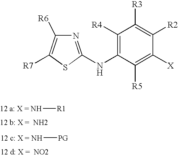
[12 a: X = NH][R1].[12 c: X = NH][PG].N(C1=C([R4])C([R3])=C([R2])C([X])=C1[R5])C1=NC([R6])=C([R7])S1
